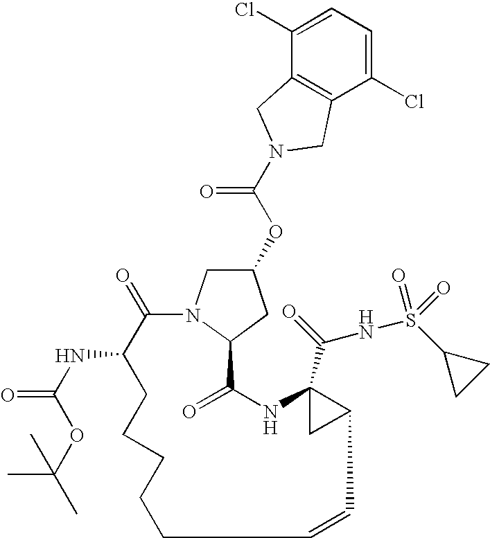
C1(Cl)=CC=C(Cl)C2=C1CN(C(OC1CN3C(C1)C(=O)NC1(C(=O)NS(C4CC4)(=O)=O)CC1C=CCCCCCC(NC(OC(C)(C)C)=O)C3=O)=O)C2
